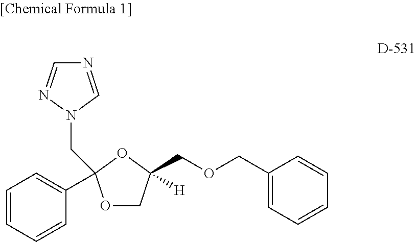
C1=CC=CC(C2(CN3C=NC=N3)OCC(COCC3=CC=CC=C3)([H])O2)=C1
